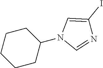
C1CCCCC1N1C=NC(I)=C1
